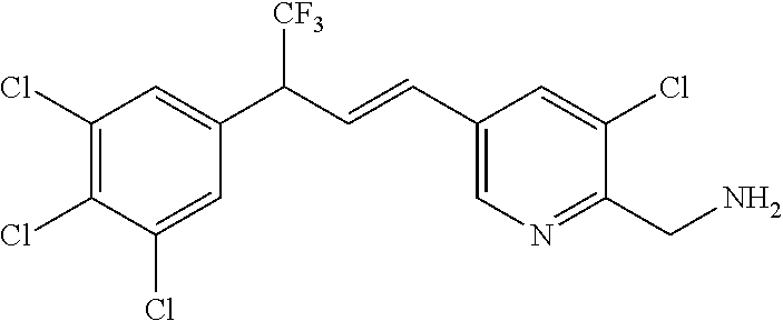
C1(Cl)=C(Cl)C(Cl)=CC(C(C=CC2=CN=C(CN)C(Cl)=C2)[CF3])=C1
